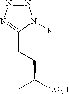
C(CCC1=NN=NN1[R])([CO2H])C
